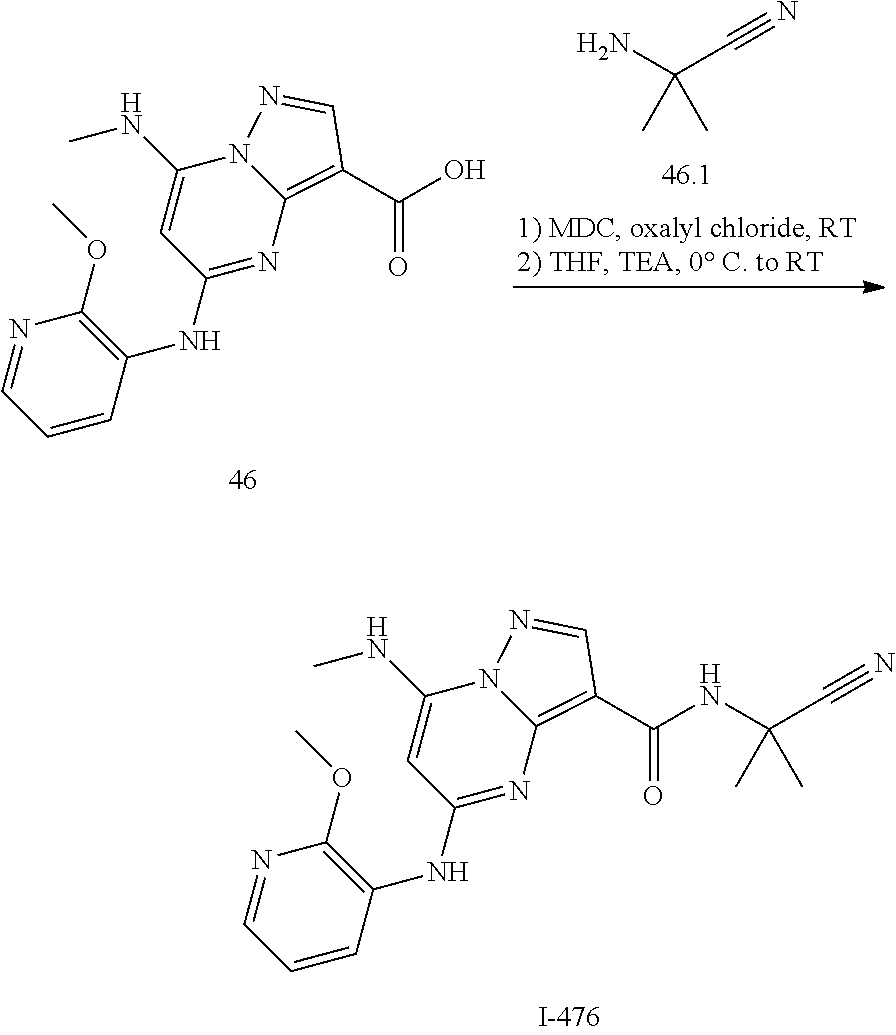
NC(C#N)(C)C.C1=CC(NC2=NC3=C(C(O)=O)C=NN3C(NC)=C2)=C(OC)N=C1.C1=CC(NC2=NC3=C(C(NC(C#N)(C)C)=O)C=NN3C(NC)=C2)=C(OC)N=C1
